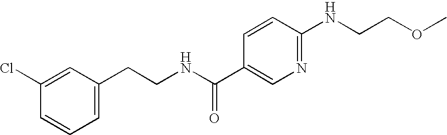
C1=CC=C(CCNC(C2=CN=C(NCCOC)C=C2)=O)C=C1Cl
